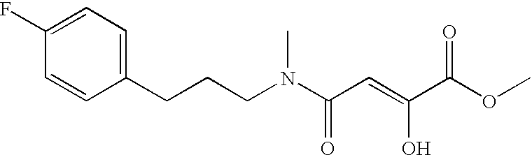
C1(F)=CC=C(CCCN(C(C=C(C(OC)=O)O)=O)C)C=C1
